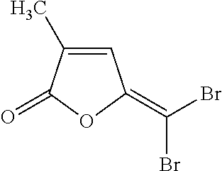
C1=C(C)C(=O)OC1=C(Br)Br
